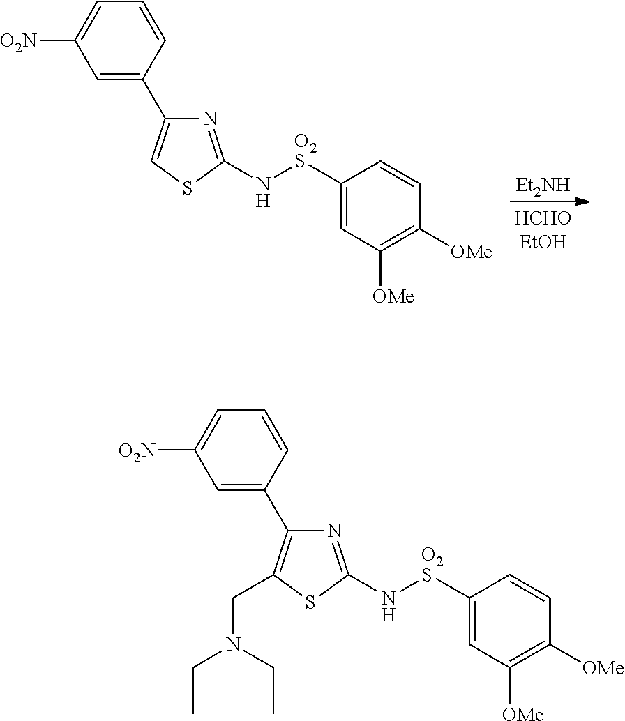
C1=C(C2=CSC(N[O2S]C3=CC([OMe])=C([OMe])C=C3)=N2)C=CC=C1[O2N].[Et2NH].C1=C(C2=C(CN(CC)CC)SC(N[O2S]C3=CC([OMe])=C([OMe])C=C3)=N2)C=CC=C1[O2N]
